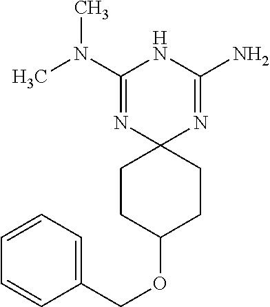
CN(C1=NC2(N=C(N)N1)CCC(OCC1=CC=CC=C1)CC2)C
